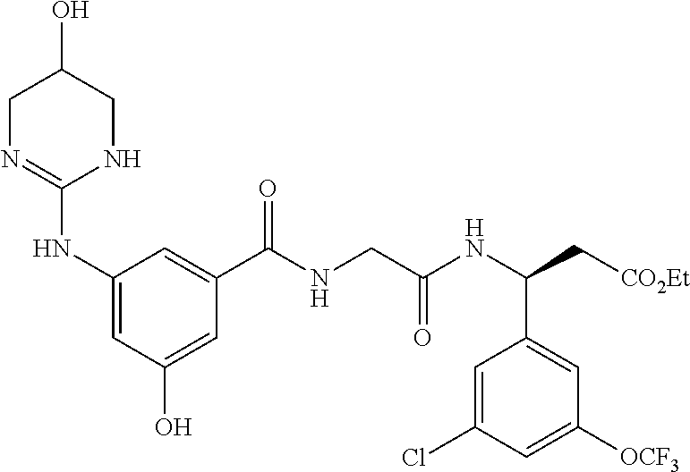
C1N=C(NC2=CC(O)=CC(C(NCC(NC(C[CO2Et])C3=CC([OCF3])=CC(Cl)=C3)=O)=O)=C2)NCC1O
